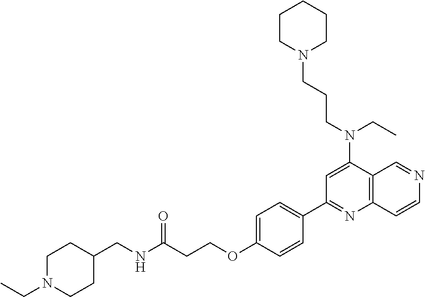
C1=C(OCCC(NCC2CCN(CC)CC2)=O)C=CC(C2=NC3=C(C(N(CCCN4CCCCC4)CC)=C2)C=NC=C3)=C1
